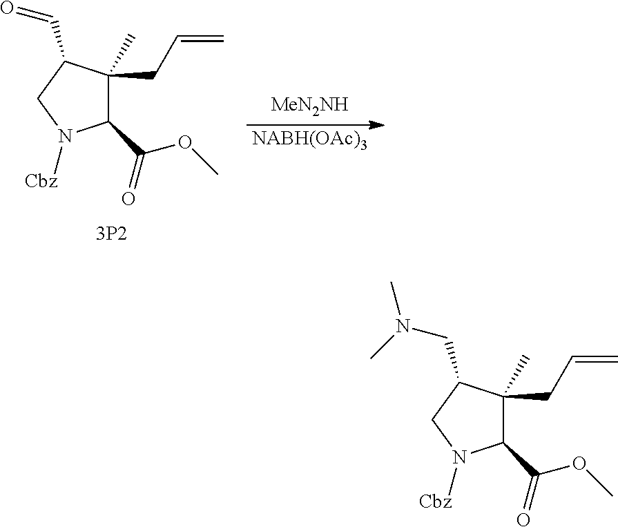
C1(C(=O)OC)C(CC=C)(C)C(CN(C)C)CN1[Cbz].C1(C(=O)OC)C(CC=C)(C)C(C=O)CN1[Cbz].[NABH(OAc)3]
